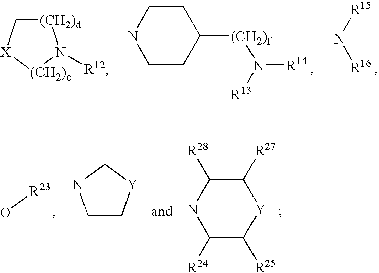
[(CH2)d]1C[X][(CH2)e]N1[R12].C1CNCCC1[(CH2)f]N([R14])[R13].[R15]N[R16].[R23]O.C1C[Y]CN1.C1([R24])C([R25])[Y]C([R27])C([R28])N1
